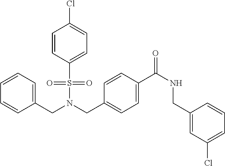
C1=CC(S(N(CC2=CC=C(C(NCC3=CC(Cl)=CC=C3)=O)C=C2)CC2=CC=CC=C2)(=O)=O)=CC=C1Cl
